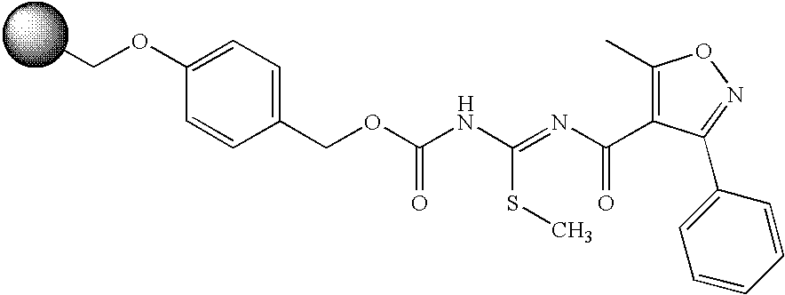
CCOC1=CC=C(COC(NC(=NC(C2=C(C)ON=C2C2=CC=CC=C2)=O)SC)=O)C=C1
